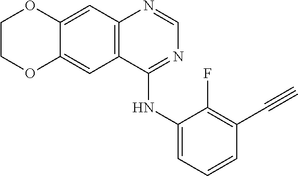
C12=CC3=C(C=C1OCCO2)C(NC1=CC=CC(C#C)=C1F)=NC=N3
